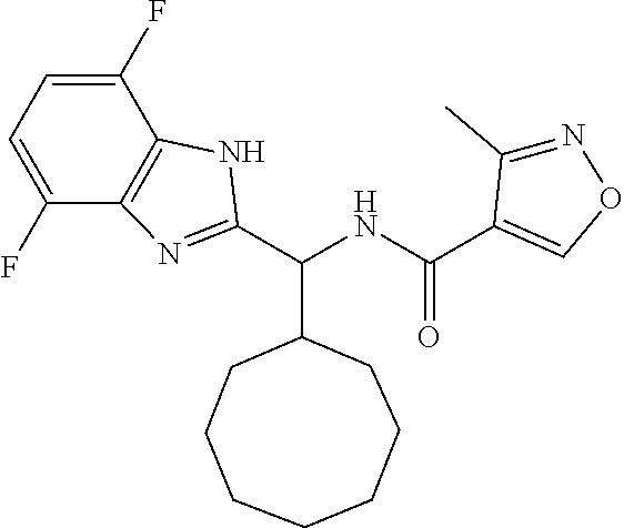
C1(C(NC(C2=CON=C2C)=O)C2CCCCCCC2)=NC2=C(N1)C(F)=CC=C2F
